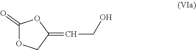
C1(=O)OCC(=CCO)O1
